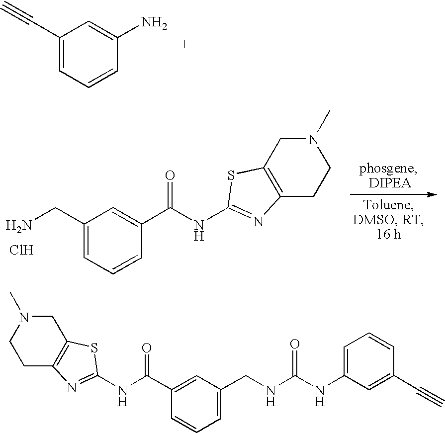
C1(C#C)=CC=CC(N)=C1.C1(CN)=CC=CC(C(NC2=NC3=C(CN(C)CC3)S2)=O)=C1.Cl.C1N(C)CCC2=C1SC(NC(C1=CC(CNC(NC3=CC=CC(C#C)=C3)=O)=CC=C1)=O)=N2
